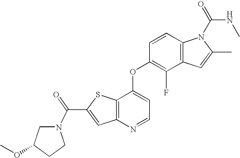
C12=C(C(OC3=C(F)C4=C(C=C3)N(C(=O)NC)C(C)=C4)=CC=N1)SC(C(=O)N1CC(OC)CC1)=C2
